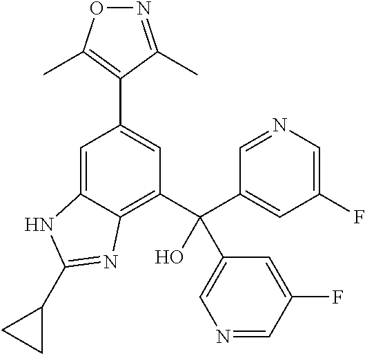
C1=C2C(=C(C(C3=CC(F)=CN=C3)(O)C3=CN=CC(F)=C3)C=C1C1=C(C)ON=C1C)N=C(C1CC1)N2
